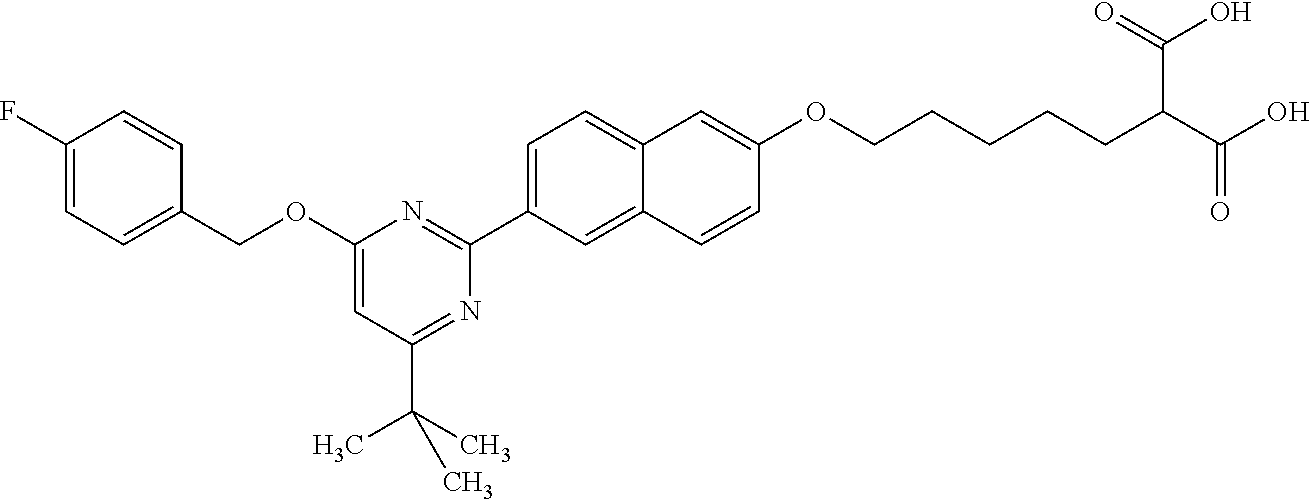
C1(COC2=CC(C(C)(C)C)=NC(C3=CC=C4C(=C3)C=CC(OCCCCCC(C(O)=O)C(=O)O)=C4)=N2)=CC=C(F)C=C1
